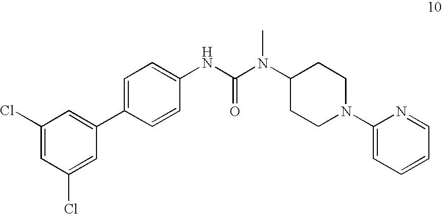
C1(Cl)=CC(Cl)=CC(C2=CC=C(NC(=O)N(C3CCN(C4=CC=CC=N4)CC3)C)C=C2)=C1
